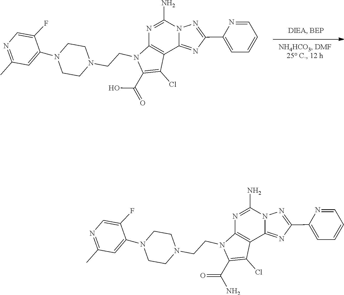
N12C(=NC(C3=CC=CC=N3)=N1)C1=C(N(CCN3CCN(C4=CC(C)=NC=C4F)CC3)C(C(O)=O)=C1Cl)N=C2N.N12C(=NC(C3=CC=CC=N3)=N1)C1=C(N(CCN3CCN(C4=CC(C)=NC=C4F)CC3)C(C(=O)N)=C1Cl)N=C2N
